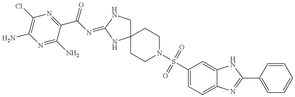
N1=C(N)C(C(N=C2NCC3(N2)CCN(S(C2=CC=C4C(=C2)NC(C2=CC=CC=C2)=N4)(=O)=O)CC3)=O)=NC(Cl)=C1N
